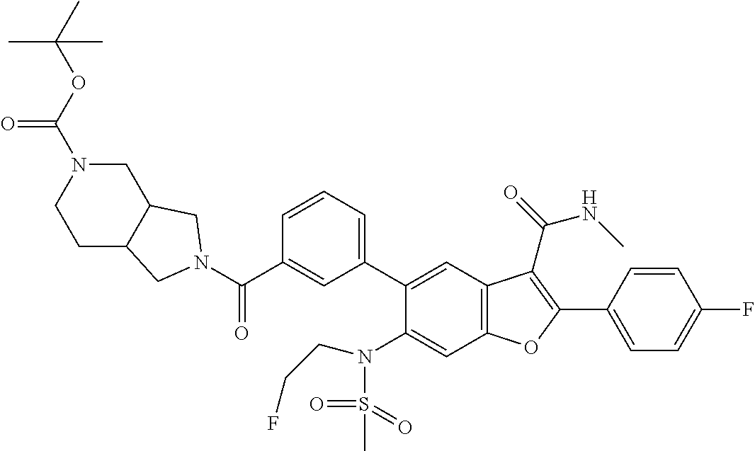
C(C1=CC(C2=CC3=C(C=C2N(CCF)S(C)(=O)=O)OC(C2=CC=C(F)C=C2)=C3C(=O)NC)=CC=C1)(=O)N1CC2CCN(C(=O)OC(C)(C)C)CC2C1
